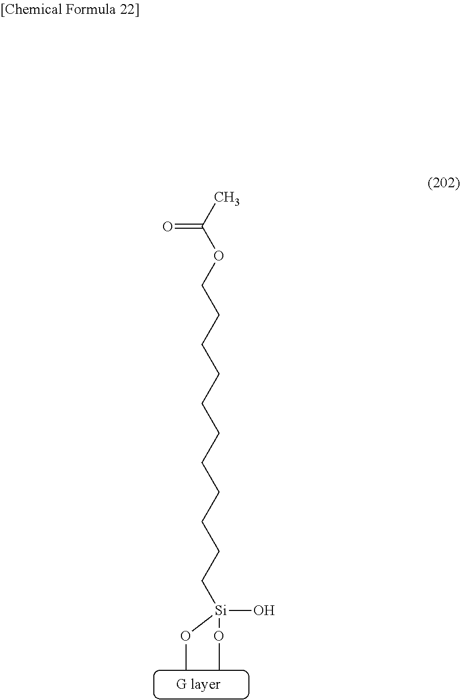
C([Si](O)(OC)OC)CCCCCCCCCCOC(C)=O
